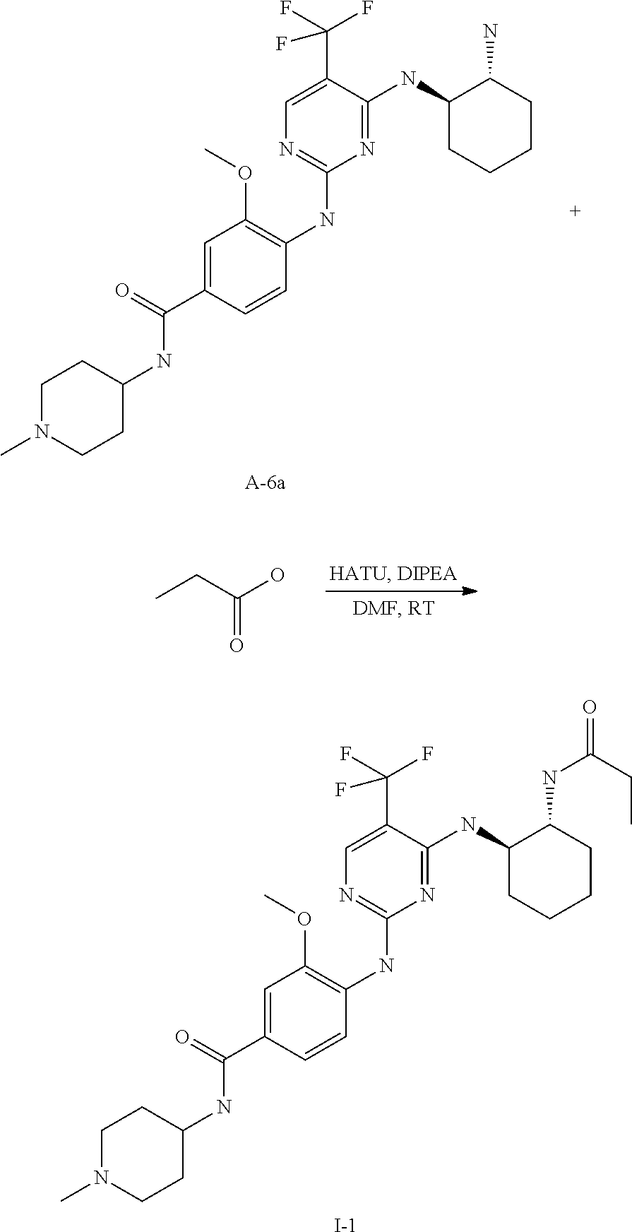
N(C1=NC(NC2=C(OC)C=C(C(NC3CCN(C)CC3)=O)C=C2)=NC=C1C(F)(F)F)C1CCCCC1N.CCC(O)=O.N(C1=NC(NC2=C(OC)C=C(C(NC3CCN(C)CC3)=O)C=C2)=NC=C1C(F)(F)F)C1CCCCC1NC(CC)=O.[I-]
